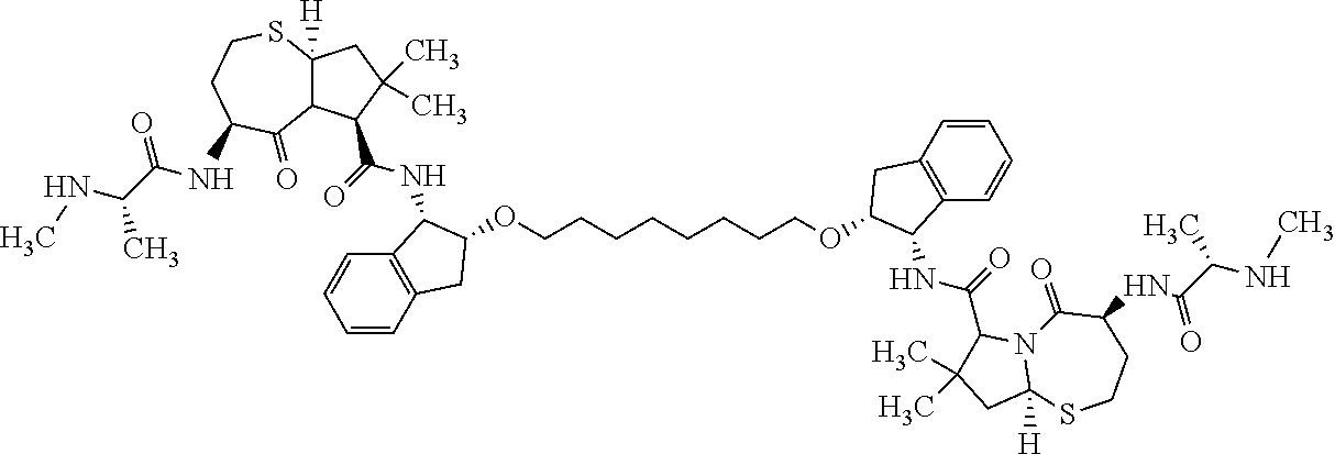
O(C1CC2=C(C=CC=C2)C1NC(=O)C1C2C([H])(CC1(C)C)SCCC(NC(=O)C(NC)C)C2=O)CCCCCCCCOC1CC2=C(C=CC=C2)C1NC(C1C(C)(C)CC2([H])N1C(=O)C(NC(C(NC)C)=O)CCS2)=O
